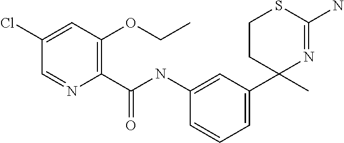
C1(C(NC2=CC(C3(C)N=C(N)SCC3)=CC=C2)=O)=C(OCC)C=C(Cl)C=N1
